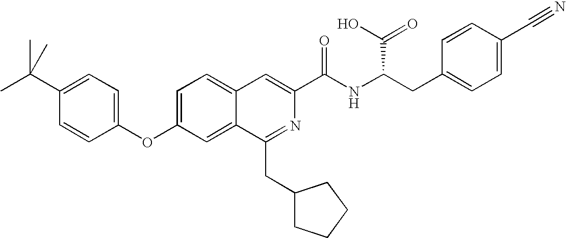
C1=C2C(=CC(OC3=CC=C(C(C)(C)C)C=C3)=C1)C(CC1CCCC1)=NC(C(NC(CC1=CC=C(C#N)C=C1)C(O)=O)=O)=C2
